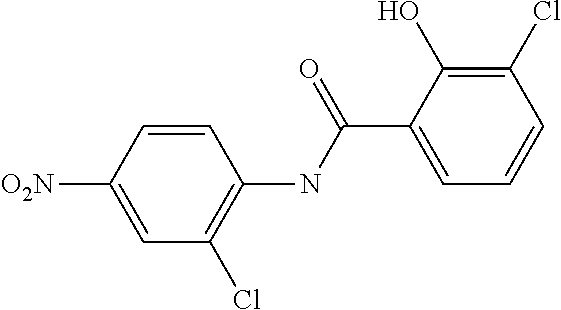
C1=C([O2N])C=CC(NC(C2=CC=CC(Cl)=C2O)=O)=C1Cl
